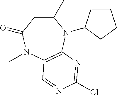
C1(C)CC(=O)N(C)C2=C(N1C1CCCC1)N=C(Cl)N=C2
